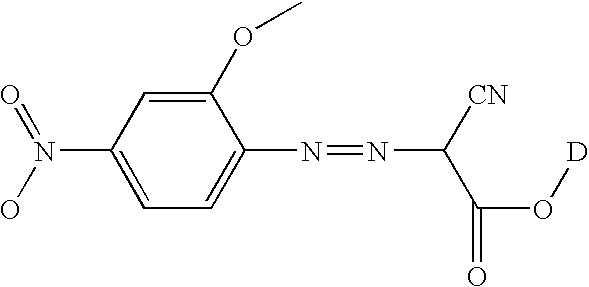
C1(OC)=CC(N(=O)O)=CC=C1N=NC(C(=O)O[D])[CN]
